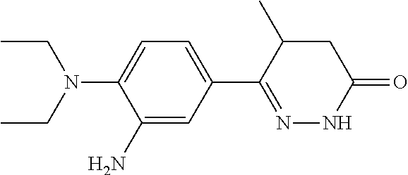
CCN(C1=CC=C(C2=NNC(=O)CC2C)C=C1N)CC
